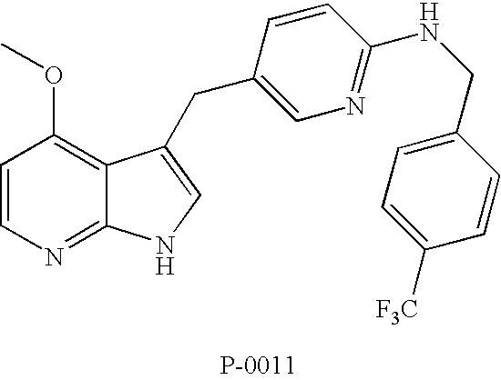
C1=CN=C2C(=C1OC)C(CC1=CN=C(NCC3=CC=C([F3C])C=C3)C=C1)=CN2
